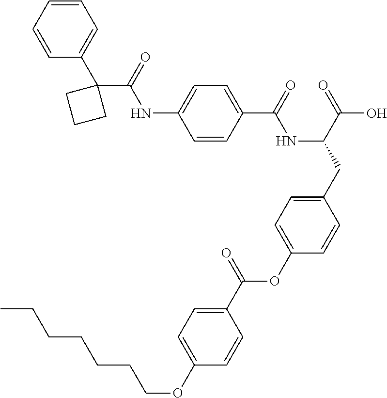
C1=CC(C(=O)NC(CC2=CC=C(OC(C3=CC=C(OCCCCCCC)C=C3)=O)C=C2)C(=O)O)=CC=C1NC(C1(C2=CC=CC=C2)CCC1)=O
